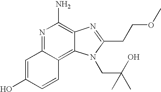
N1=C2C(=C3C(=C1N)N=C(CCOC)N3CC(C)(O)C)C=CC(O)=C2
